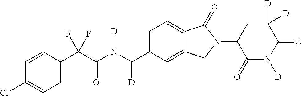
C1=CC(C(C(N(C(C2=CC=C3C(=C2)CN(C2C(=O)N([D])C(=O)C([D])([D])C2)C3=O)[D])[D])=O)(F)F)=CC=C1Cl
